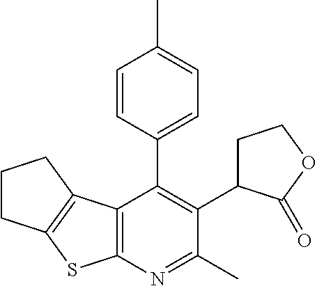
C12=C(N=C(C)C(C3CCOC3=O)=C1C1=CC=C(C)C=C1)SC1=C2CCC1
